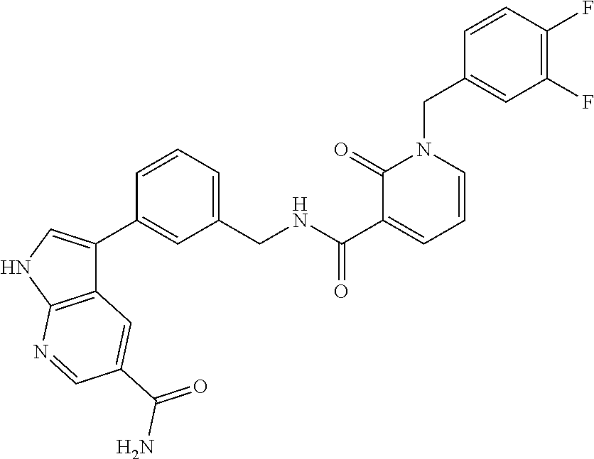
C12=C(NC=C1C1=CC(CNC(C3=CC=CN(CC4=CC(F)=C(F)C=C4)C3=O)=O)=CC=C1)N=CC(C(=O)N)=C2
